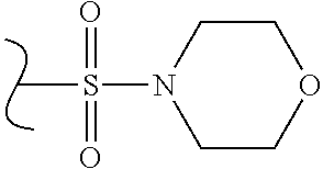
S(C)(N1CCOCC1)(=O)=O
